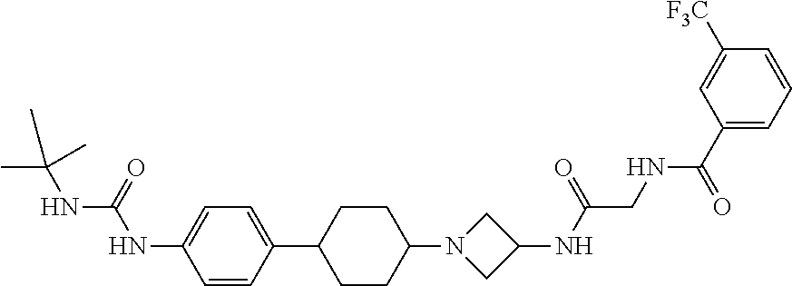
C1=CC(C2CCC(N3CC(NC(CNC(=O)C4=CC=CC([F3C])=C4)=O)C3)CC2)=CC=C1NC(NC(C)(C)C)=O
